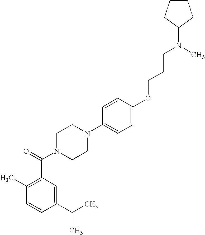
C1=CC(C(C)C)=CC(C(N2CCN(C3=CC=C(OCCCN(C)C4CCCC4)C=C3)CC2)=O)=C1C
